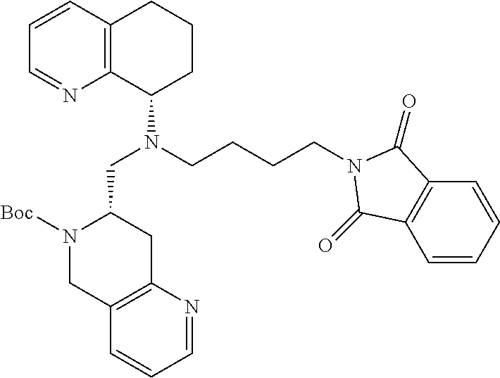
C1=CC2=C(N=C1)C(N(CC1N([Boc])CC3=C(C1)N=CC=C3)CCCCN1C(=O)C3=C(C=CC=C3)C1=O)CCC2
